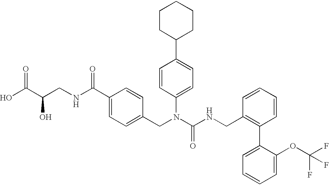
OC(C(CNC(C1=CC=C(CN(C(NCC2=C(C3=CC=CC=C3OC(F)(F)F)C=CC=C2)=O)C2=CC=C(C3CCCCC3)C=C2)C=C1)=O)O)=O
